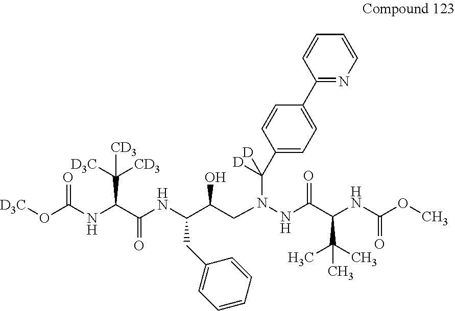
O(C(NC(C(NC(C(CN(NC(C(NC(OC)=O)C(C)(C)C)=O)C(C1=CC=C(C2=NC=CC=C2)C=C1)([D])[D])O)CC1=CC=CC=C1)=O)C([D3C])([CD3])[CD3])=O)[D3C]
